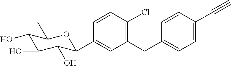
C1(CC2=CC=C(C#C)C=C2)=C(Cl)C=CC(C2C(O)C(O)C(O)C(C)O2)=C1
